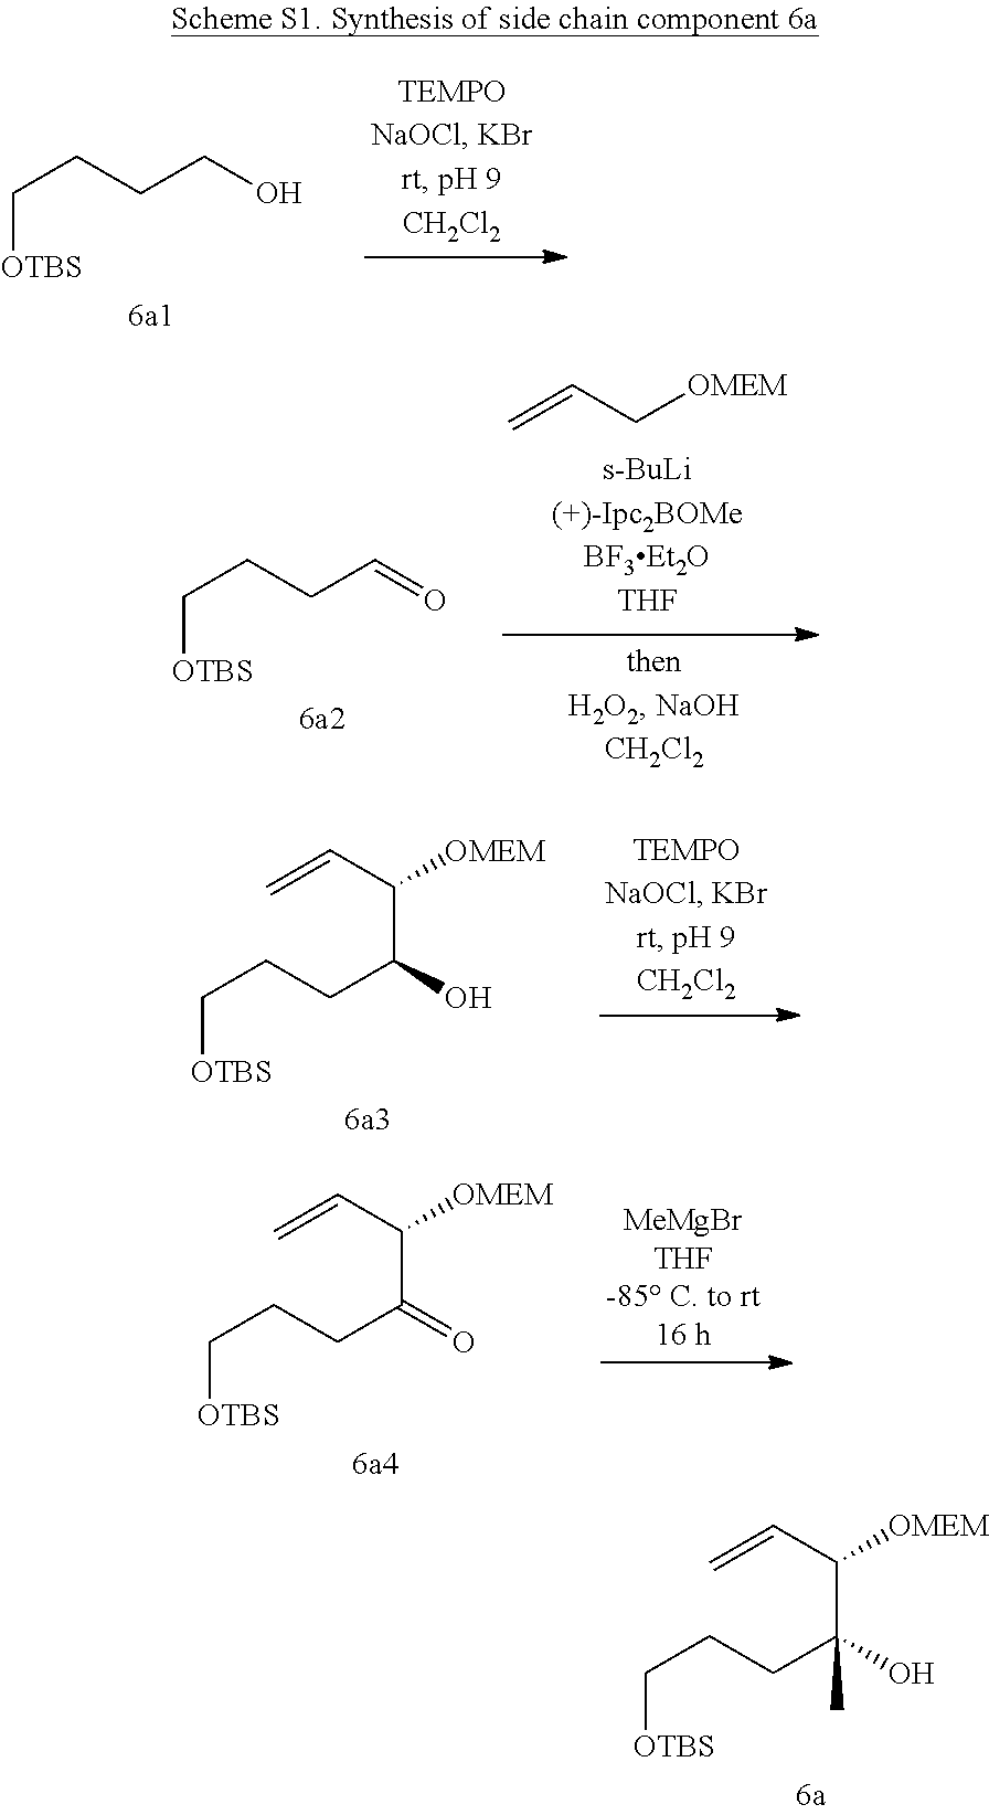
C(CCCO)[OTBS].C=CC[OMEM].C(CCC=O)[OTBS].C=CC(C(CCC[OTBS])O)[OMEM].C=CC(C(CCC[OTBS])=O)[OMEM].C=CC(C(CCC[OTBS])(O)C)[OMEM]
